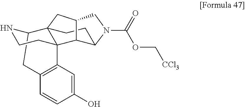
C(OC[CCl3])(=O)N1CC2CC34C5NCCC3(C3=C(C=CC(O)=C3)C5)C2C1CC4
